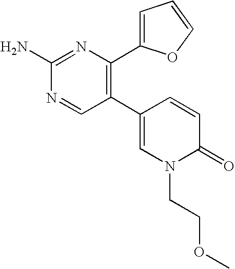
C1(C2=C(C3=CC=CO3)N=C(N)N=C2)=CN(CCOC)C(=O)C=C1
